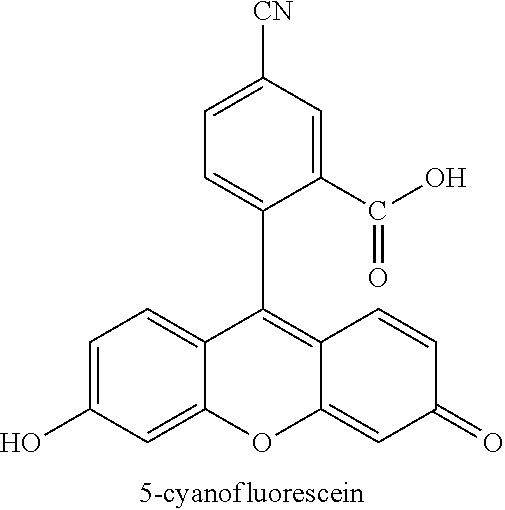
C1=C(O)C=C2C(=C1)C(C1=CC=C([CN])C=C1C(O)=O)=C1C(=CC(=O)C=C1)O2
